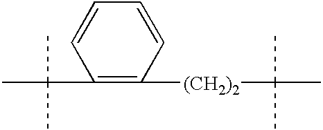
C1(C(C)(C)C)=C([(CH2)2]C(C)(C)C)C=CC=C1
